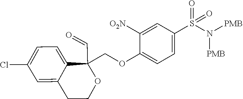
C1([O2N])=CC(S(N([PMB])[PMB])(=O)=O)=CC=C1OCC1(C=O)C2=CC=C(Cl)C=C2CCO1
